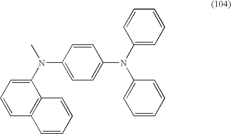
C1(N(C2=CC=CC3=C2C=CC=C3)C)=CC=C(N(C2=CC=CC=C2)C2=CC=CC=C2)C=C1
